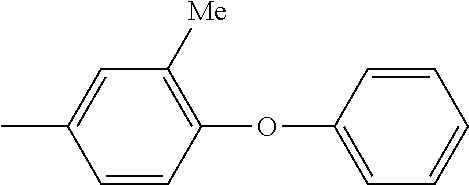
CC1=CC([Me])=C(OC2=CC=CC=C2)C=C1
